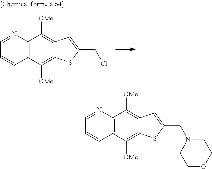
C1=NC2=C(C=C1)C([OMe])=C1C(=C2[OMe])C=C(CN2CCOCC2)S1.C1=NC2=C(C=C1)C([OMe])=C1C(=C2[OMe])C=C(CCl)S1
